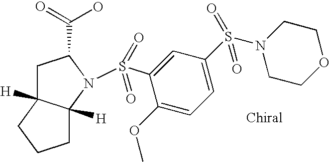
C1C2([H])C([H])(N(S(=O)(=O)C3=CC(S(=O)(N4CCOCC4)=O)=CC=C3OC)C1C(=O)O)CCC2
